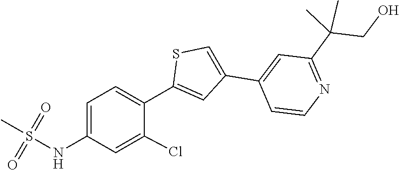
O=S(C)(=O)NC1=CC=C(C2=CC(C3=CC(C(C)(C)CO)=NC=C3)=CS2)C(Cl)=C1
